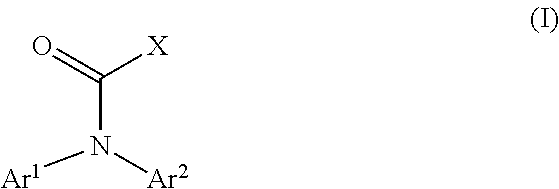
[Ar1]N([Ar2])C(=O)[X]
